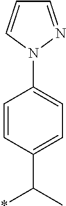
C1=CC(C(*)C)=CC=C1N1N=CC=C1
